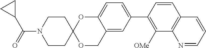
N1=CC=CC2=C1C([OMe])=C(C1=CC=C3C(=C1)COC1(O3)CCN(C(=O)C3CC3)CC1)C=C2
